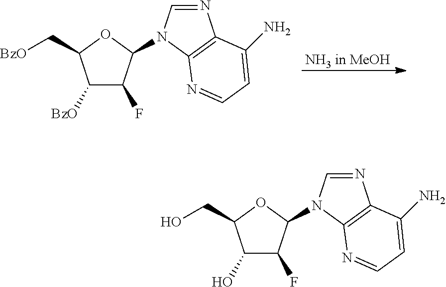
[NH3 in MeOH].C1([BzO])C(F)C(N2C=NC3=C2N=CC=C3N)OC1C[BzO].C1(O)C(F)C(N2C=NC3=C2N=CC=C3N)OC1CO
